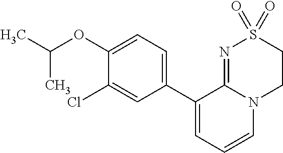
C(OC1=CC=C(C2=CC=CN3C2=NS(=O)(=O)CC3)C=C1Cl)(C)C
